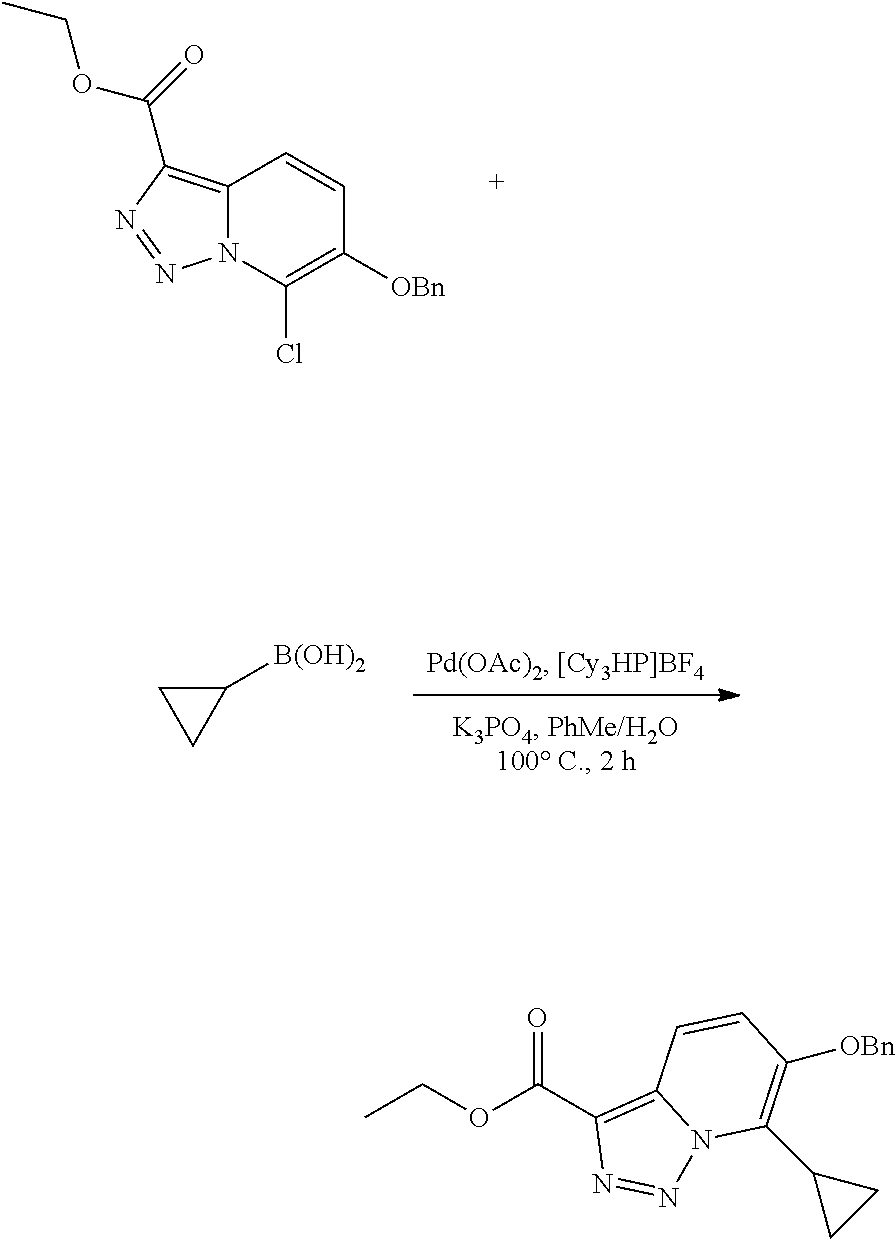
C12=C(C(=O)OCC)N=NN1C(Cl)=C([OBn])C=C2.C1([B(OH)2])CC1.CCOC(C1=C2N(N=N1)C(C1CC1)=C([OBn])C=C2)=O
